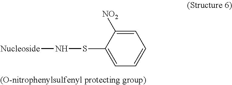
C1=CC=C(SN[Nucleoside])C([NO2])=C1
